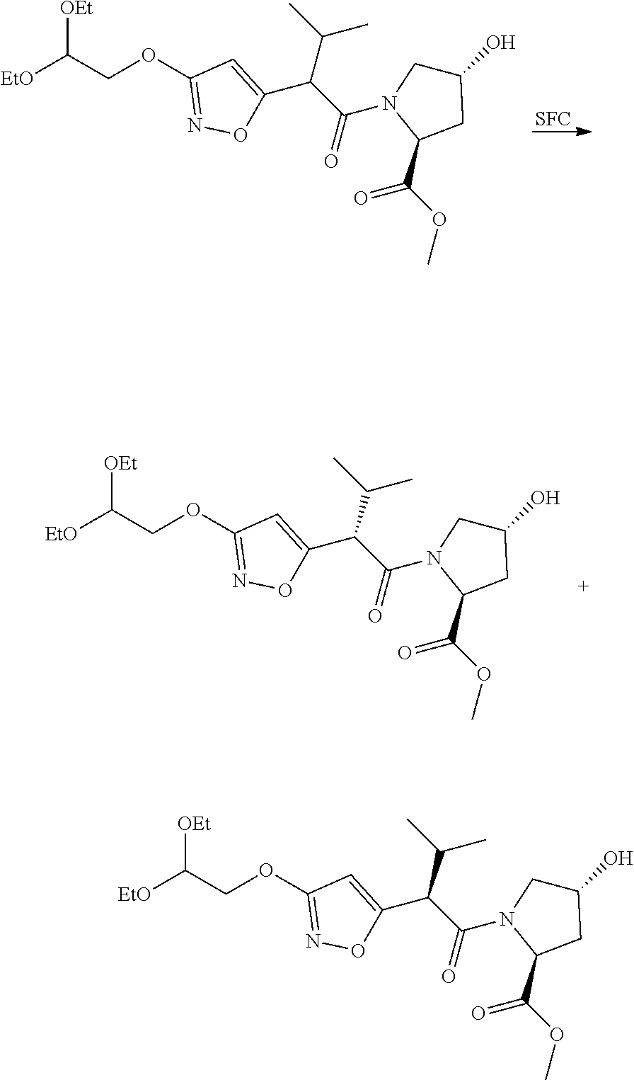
[SFC].[EtO]C(COC1=NOC(C(C(=O)N2C(C(OC)=O)CC(O)C2)C(C)C)=C1)[OEt].[EtO]C(COC1=NOC(C(C(=O)N2C(C(OC)=O)CC(O)C2)C(C)C)=C1)[OEt].[EtO]C(COC1=NOC(C(C(=O)N2C(C(OC)=O)CC(O)C2)C(C)C)=C1)[OEt]
